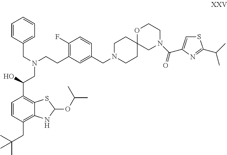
C1=CC(CC(C)(C)C)=C2C(=C1C(O)CN(CCC1=C(F)C=CC(CN3CCC4(CC3)OCCN(C(=O)C3=CSC(C(C)C)=N3)C4)=C1)CC1=CC=CC=C1)SC(OC(C)C)N2
